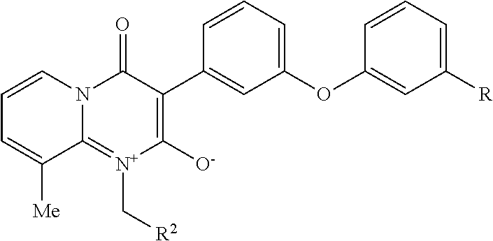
C1=CC=C(OC2=CC([R])=CC=C2)C=C1C1=C([O-])[N+](C[R2])=C2N(C1=O)C=CC=C2[Me]
